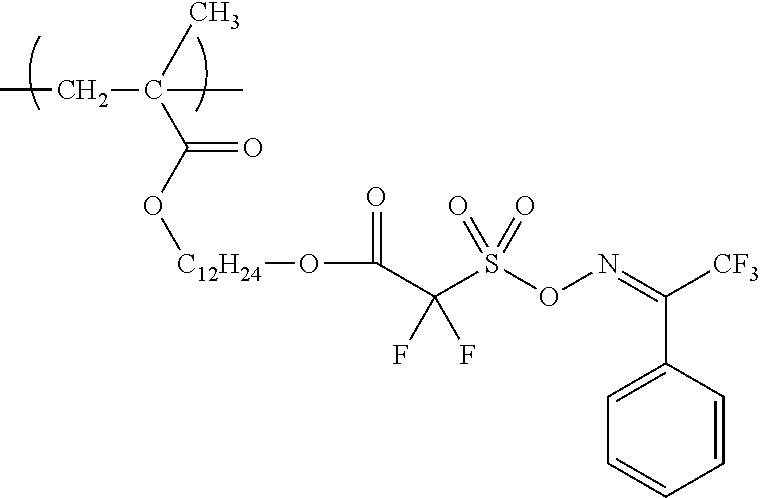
CCC(C)(C(=O)O[C12H24]OC(C(S(ON=C(C1=CC=CC=C1)[CF3])(=O)=O)(F)F)=O)C
